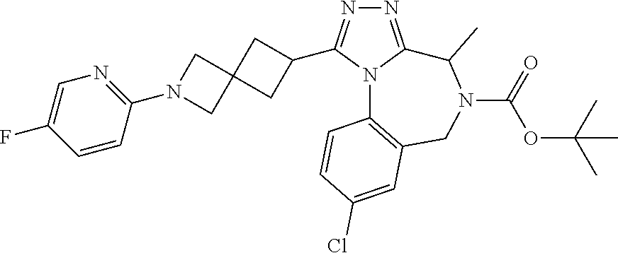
N1=C2N(C(C3CC4(C3)CN(C3=NC=C(F)C=C3)C4)=N1)C1=C(CN(C(OC(C)(C)C)=O)C2C)C=C(Cl)C=C1
